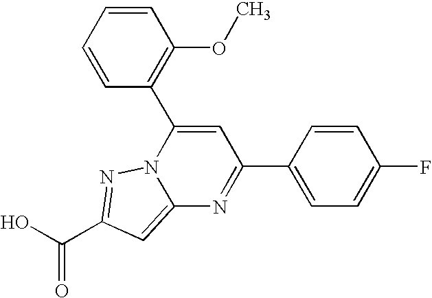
O=C(O)C1=NN2C(=C1)N=C(C1=CC=C(F)C=C1)C=C2C1=C(OC)C=CC=C1
